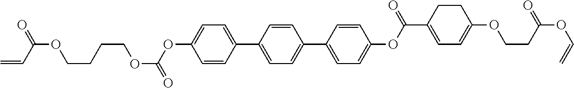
C1=CC(C2=CC=C(C3=CC=C(OC(=O)C4=CC=C(OCCC(OC=C)=O)CC4)C=C3)C=C2)=CC=C1OC(OCCCCOC(C=C)=O)=O
